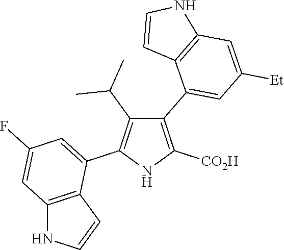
C1(C2=CC([Et])=CC3=C2C=CN3)=C([CO2H])NC(C2=CC(F)=CC3=C2C=CN3)=C1C(C)C
